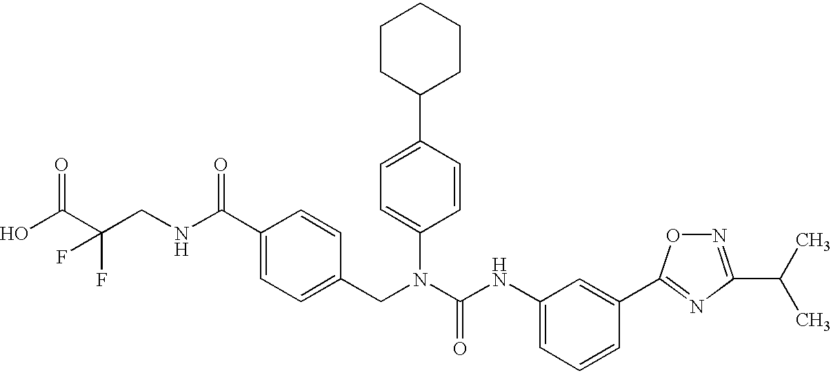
OC(C(CNC(C1=CC=C(CN(C(NC2=CC=CC(C3=NC(C(C)C)=NO3)=C2)=O)C2=CC=C(C3CCCCC3)C=C2)C=C1)=O)(F)F)=O
